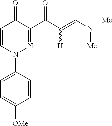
C1=CC(N2N=C(C(C(=CN[Me])[H])=O)C(=O)C=C2)=CC=C1[OMe].[Me]
